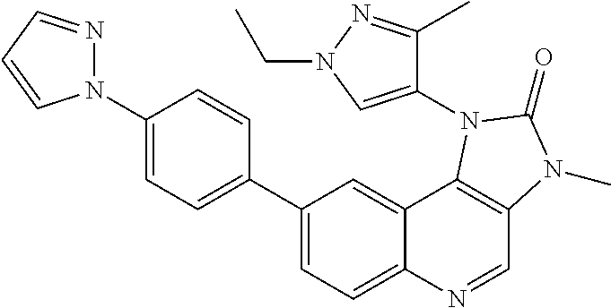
C1(N2N=CC=C2)=CC=C(C2=CC=C3C(=C2)C2=C(C=N3)N(C)C(=O)N2C2=CN(CC)N=C2C)C=C1
